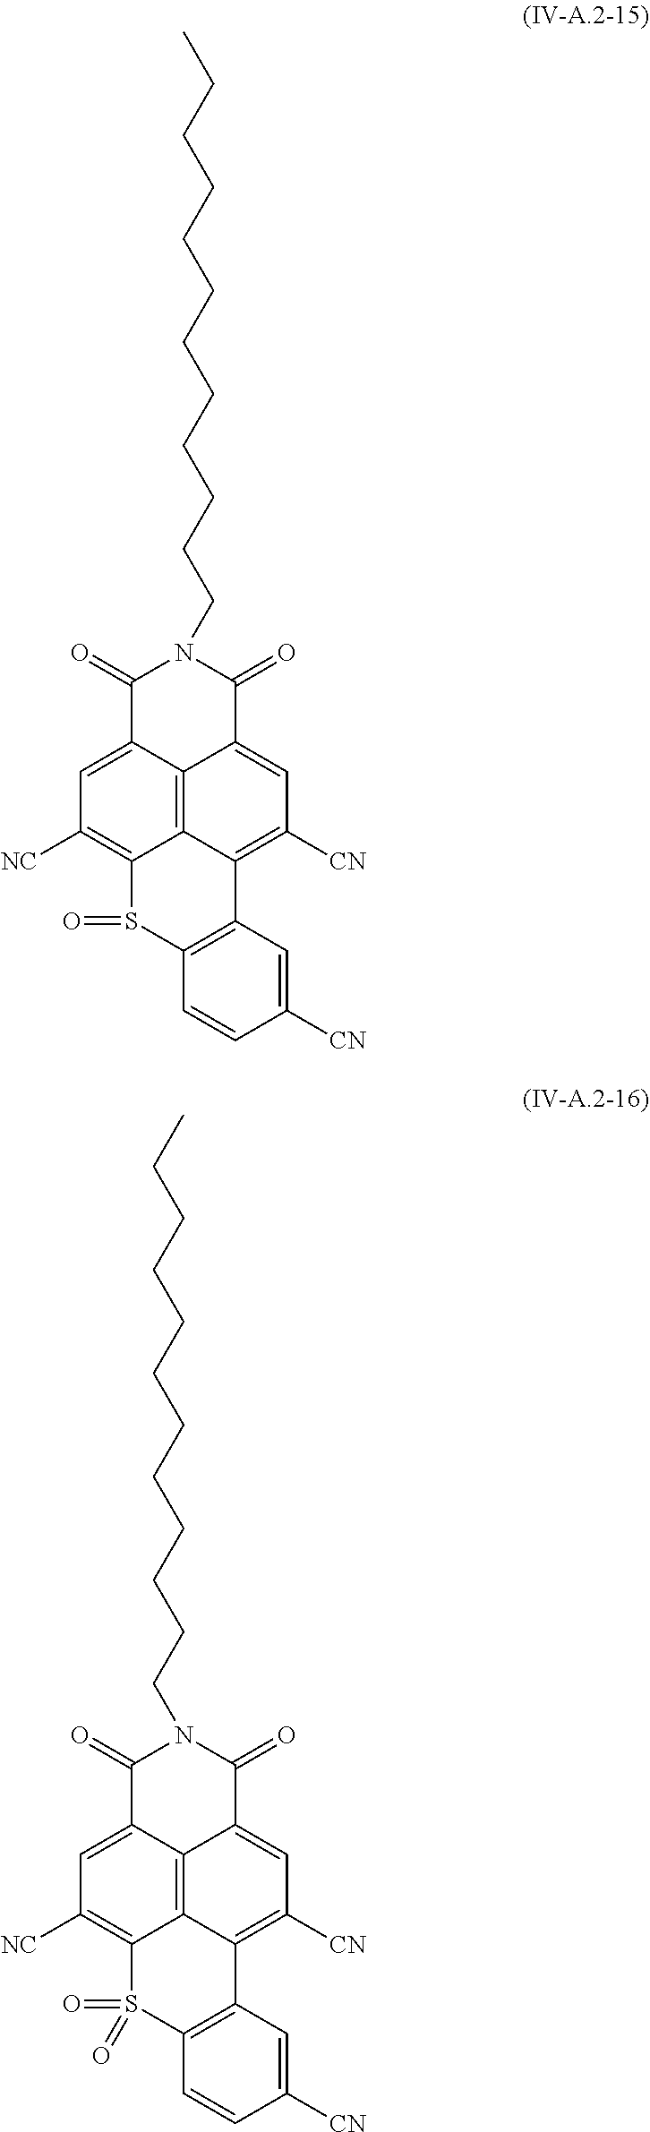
N1(CCCCCCCCCCCC)C(=O)C2=CC([NC])=C3C4=C2C(=CC([CN])=C4C2=C(S3=O)C=CC([CN])=C2)C1=O.N1(CCCCCCCCCCCC)C(=O)C2=CC([NC])=C3C4=C2C(=CC([CN])=C4C2=C(S3(=O)=O)C=CC([CN])=C2)C1=O
